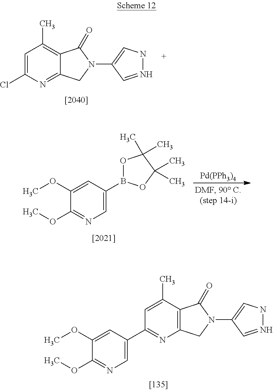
C1=C(Cl)N=C2C(=C1C)C(=O)N(C1=CNN=C1)C2.C1=C(B2OC(C)(C)C(C)(C)O2)C=C(OC)C(OC)=N1.[Pd(PPh3)4].C1=C(C)C2=C(N=C1C1=CN=C(OC)C(OC)=C1)CN(C1=CNN=C1)C2=O
